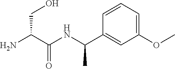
C1=C(OC)C=C(C(NC(C(CO)N)=O)C)C=C1
